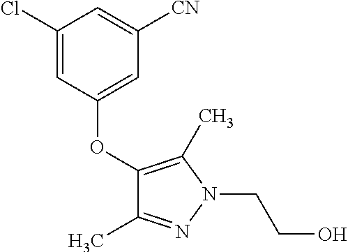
C1(OC2=CC([CN])=CC(Cl)=C2)=C(C)N(CCO)N=C1C
